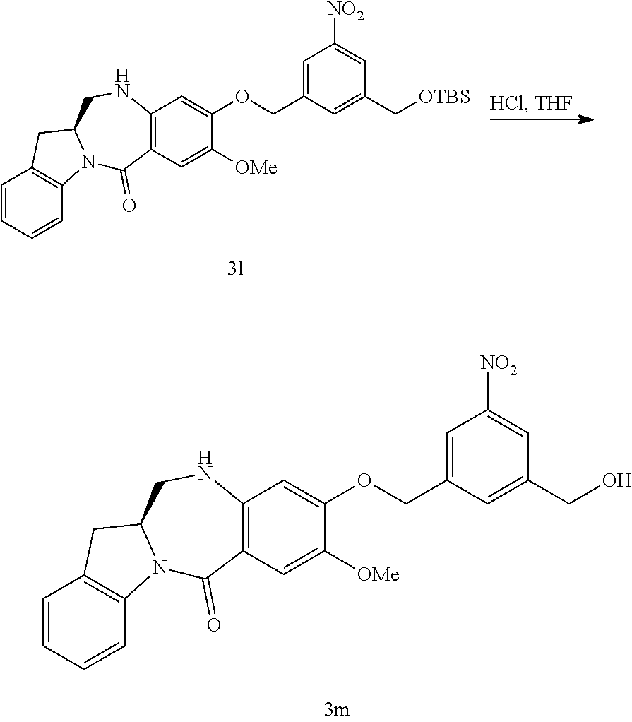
C1=CC=CC2=C1CC1N2C(=O)C2=C(NC1)C=C(OCC1=CC([NO2])=CC(C[OTBS])=C1)C([OMe])=C2.C1=CC=CC2=C1CC1N2C(=O)C2=C(NC1)C=C(OCC1=CC([NO2])=CC(CO)=C1)C([OMe])=C2
